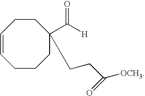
C1=CCCCC(C([H])=O)(CCC([OCH3])=O)CC1
